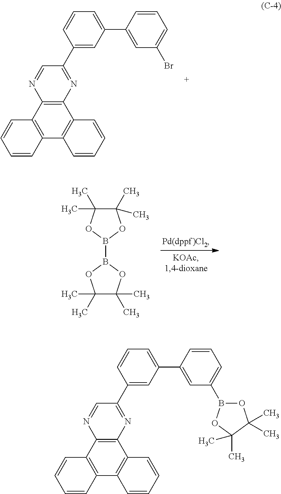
C12=C(N=C(C3=CC(C4=CC(Br)=CC=C4)=CC=C3)C=N1)C1=C(C3=C2C=CC=C3)C=CC=C1.C1(C)(C)C(C)(C)OB(B2OC(C)(C)C(C)(C)O2)O1.C12=C(N=C(C3=CC(C4=CC(B5OC(C)(C)C(C)(C)O5)=CC=C4)=CC=C3)C=N1)C1=C(C3=C2C=CC=C3)C=CC=C1
